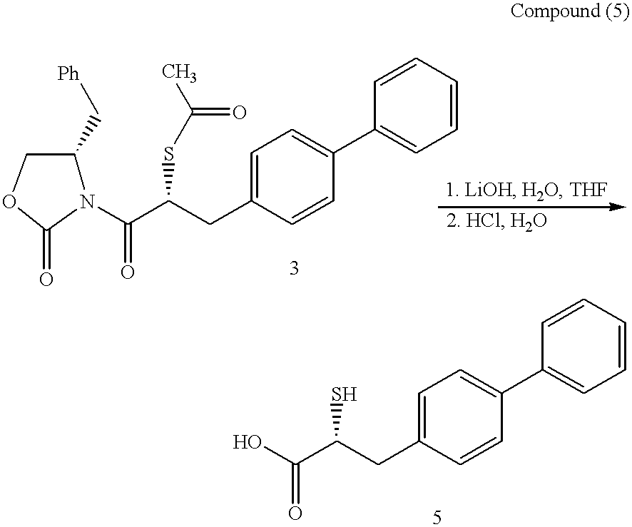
C1=C(CC(C(=O)N2C(C[Ph])COC2=O)SC(C)=O)C=CC(C2=CC=CC=C2)=C1.OC(C(CC1=CC=C(C2=CC=CC=C2)C=C1)S)=O
